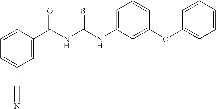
C1(C(NC(NC2=CC=CC(OC3=CC=CC=C3)=C2)=S)=O)=CC(C#N)=CC=C1
